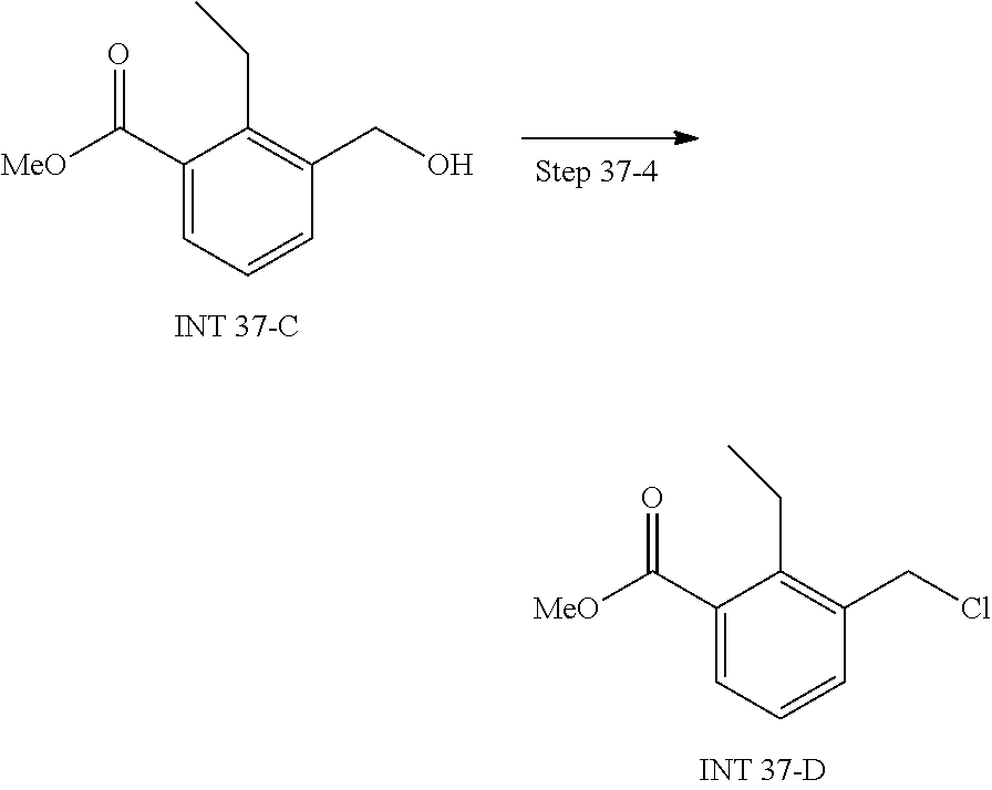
C1(C([MeO])=O)=CC=CC(CCl)=C1CC.C1(C([MeO])=O)=CC=CC(CO)=C1CC
